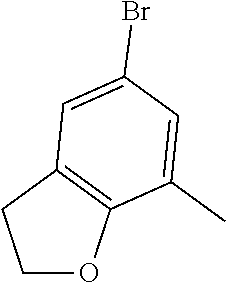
C1OC2=C(C1)C=C(Br)C=C2C
